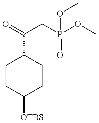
C1CC([OTBS])CCC1C(CP(=O)(OC)OC)=O
